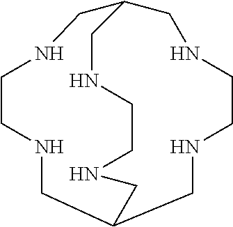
C12CNCCNCC(CNCCNC1)CNCCNC2
